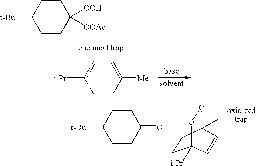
C1CC([OOAc])([OOH])CCC1[t-Bu].C1CC([Me])=CC=C1[i-Pr].C1CC(=O)CCC1[t-Bu].C1CC2(C)OOC1([i-Pr])C=C2
